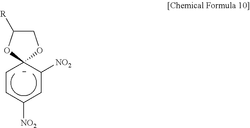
C1C([NO2])[C-]2(CCC1[NO2])OCC([R])O2
